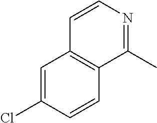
C1=C(Cl)C=CC2=C1C=CN=C2C
